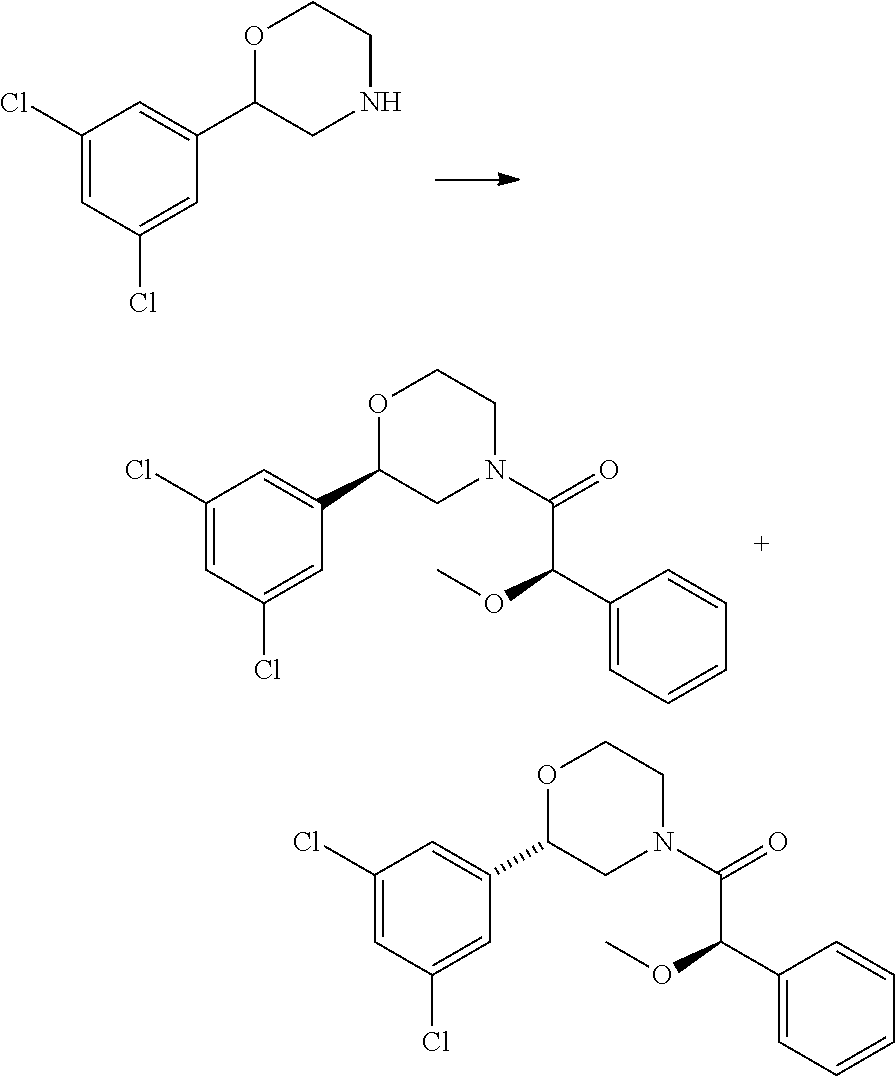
C1(Cl)=CC(Cl)=CC(C2CNCCO2)=C1.C1(Cl)=CC(Cl)=CC(C2CN(C(=O)C(C3=CC=CC=C3)OC)CCO2)=C1.C1(Cl)=CC(Cl)=CC(C2CN(C(=O)C(C3=CC=CC=C3)OC)CCO2)=C1
